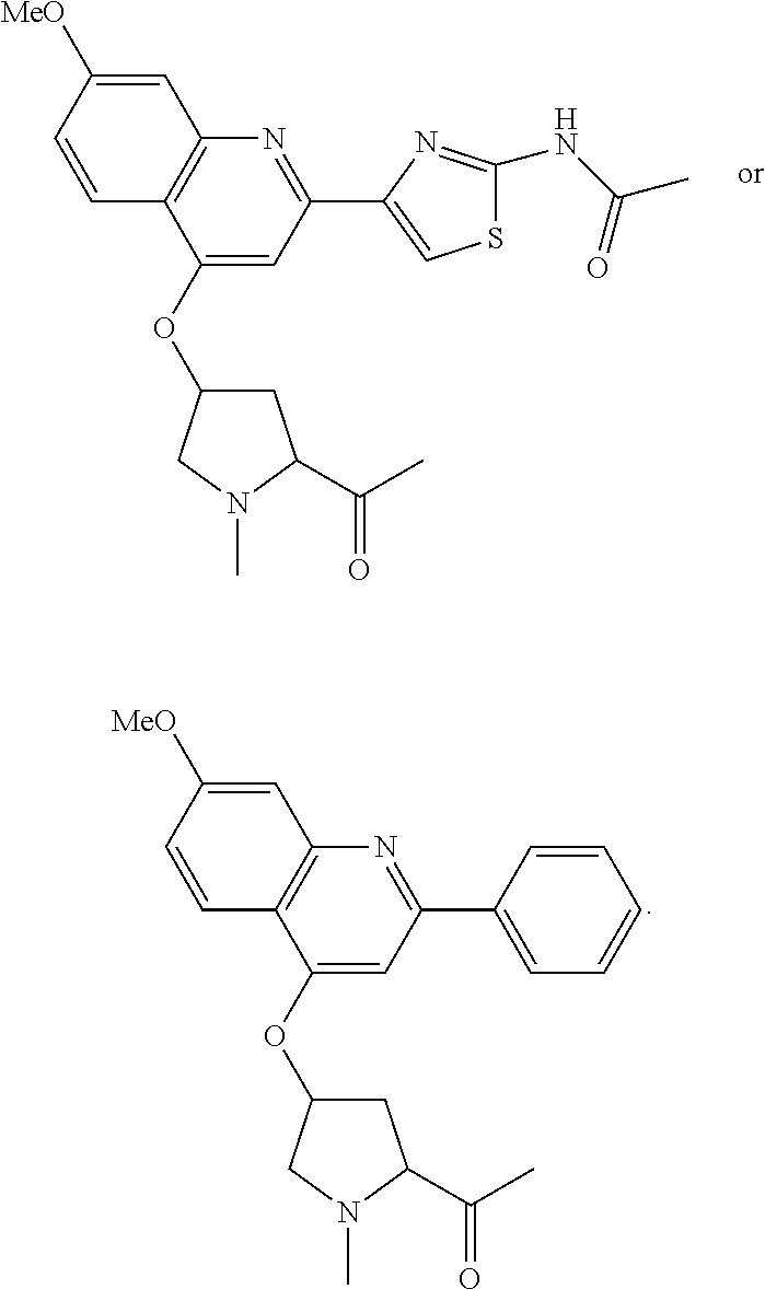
C1=CC2=C(C=C1[MeO])N=C(C1=CSC(NC(C)=O)=N1)C=C2OC1CC(C(C)=O)N(C)C1.C1=CC2=C(C=C1[MeO])N=C(C1=CC=CC=C1)C=C2OC1CC(C(C)=O)N(C)C1
